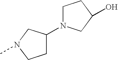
C1C(N2CCC(O)C2)CN(C)C1
